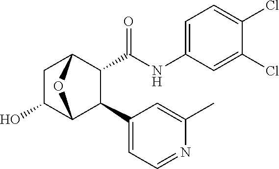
OC1C2C(C3=CC=NC(C)=C3)C(C(NC3=CC=C(Cl)C(Cl)=C3)=O)C(C1)O2
